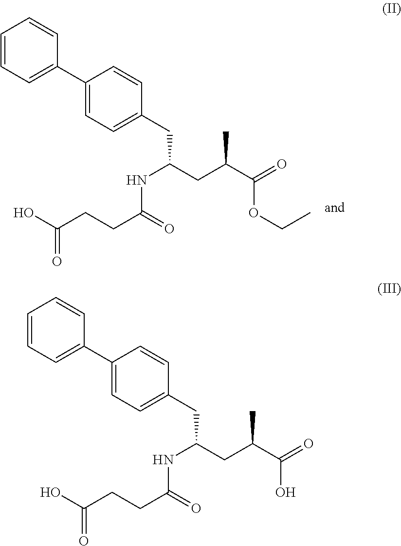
C1=CC=C(C2=CC=C(CC(NC(CCC(O)=O)=O)CC(C(=O)OCC)C)C=C2)C=C1.C1=CC=C(C2=CC=C(CC(NC(CCC(O)=O)=O)CC(C(=O)O)C)C=C2)C=C1
